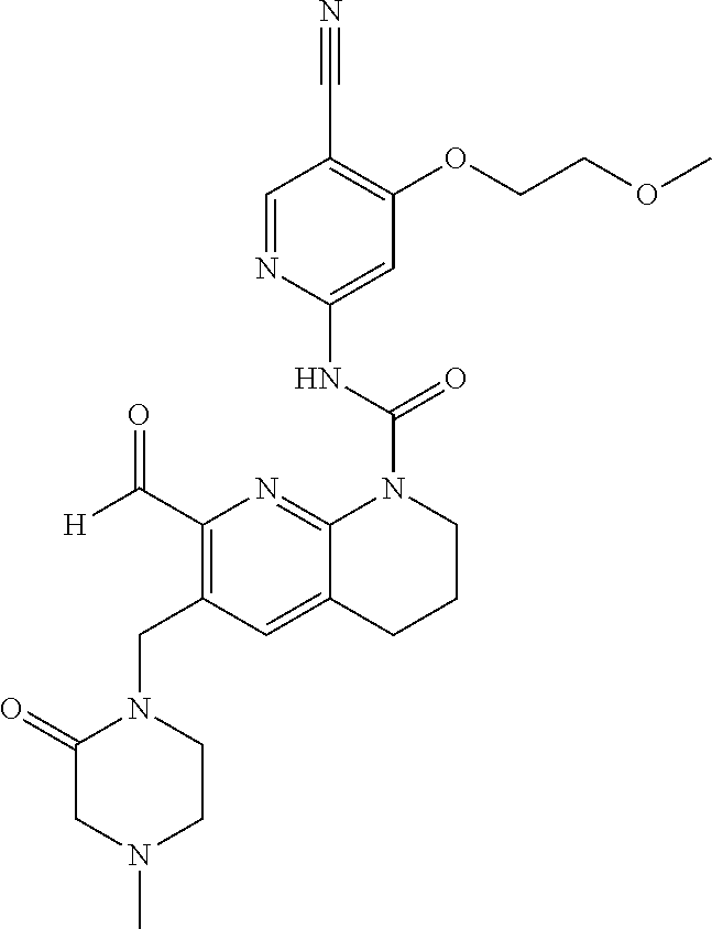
C1(C#N)=C(OCCOC)C=C(NC(=O)N2C3=NC(C([H])=O)=C(CN4C(=O)CN(C)CC4)C=C3CCC2)N=C1
